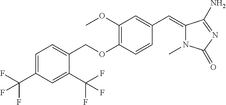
C1=C(C(F)(F)F)C=C(C(F)(F)F)C(COC2=C(OC)C=C(C=C3N(C)C(=O)N=C3N)C=C2)=C1
